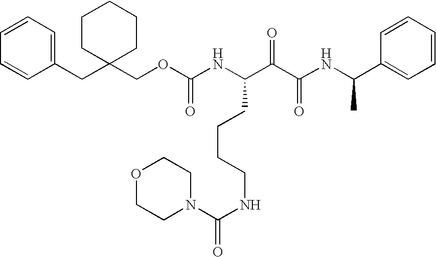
C1(CC2(COC(=O)NC(CCCCNC(N3CCOCC3)=O)C(C(NC(C3=CC=CC=C3)C)=O)=O)CCCCC2)=CC=CC=C1
